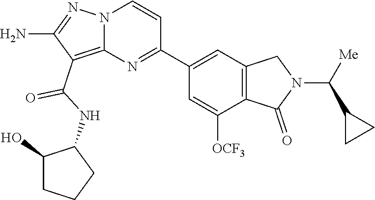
N1(C(C2CC2)[Me])CC2=C(C([OCF3])=CC(C3=NC4=C(C(NC5C(O)CCC5)=O)C(N)=NN4C=C3)=C2)C1=O
